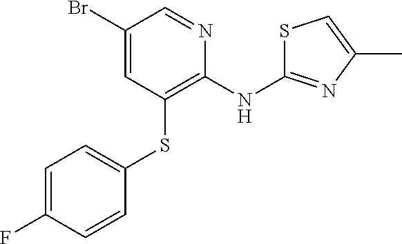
C1(Br)=CC(SC2=CC=C(F)C=C2)=C(NC2=NC(C)=CS2)N=C1
